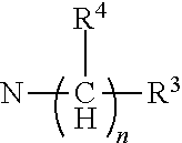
C([R3])(N)[R4]
